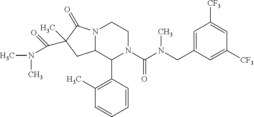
N12C(C(C3=C(C)C=CC=C3)N(C(N(CC3=CC([CF3])=CC([CF3])=C3)C)=O)CC1)CC(C(=O)N(C)C)(C)C2=O
